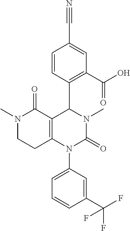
N1(C)CCC2=C(C1=O)C(C1=C(C(O)=O)C=C(C#N)C=C1)N(C)C(=O)N2C1=CC=CC(C(F)(F)F)=C1
